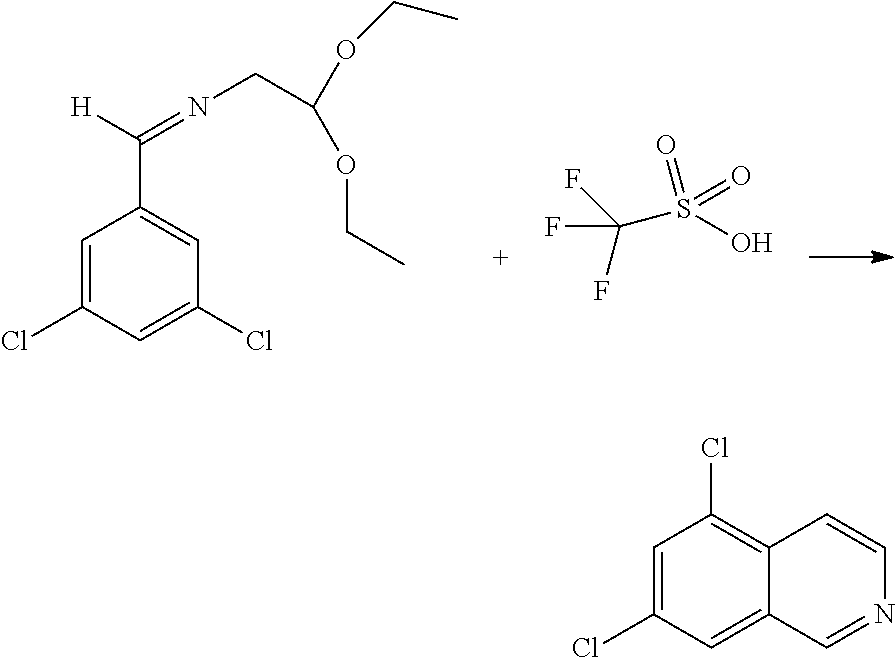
C1=C(Cl)C=C(Cl)C=C1C(=NCC(OCC)OCC)[H].S(C(F)(F)F)(=O)(O)=O.C1=C(Cl)C=C2C(=C1Cl)C=CN=C2
